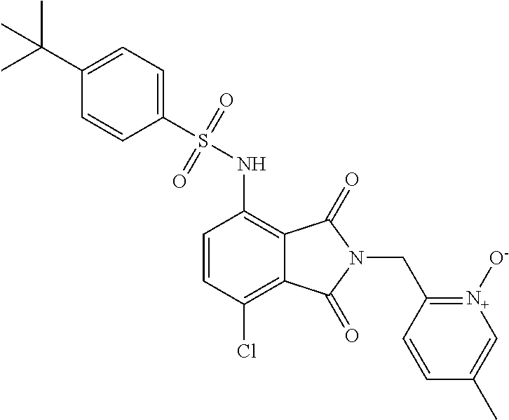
C1=CC(Cl)=C2C(=C1NS(=O)(=O)C1=CC=C(C(C)(C)C)C=C1)C(=O)N(CC1=[N+]([O-])C=C(C)C=C1)C2=O
